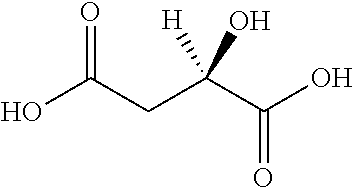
O=C(CC(C(O)=O)([H])O)O
